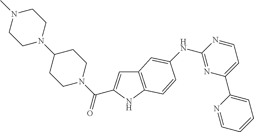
C12=C(NC(C(N3CCC(N4CCN(C)CC4)CC3)=O)=C1)C=CC(NC1=NC(C3=CC=CC=N3)=CC=N1)=C2
